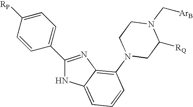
C1=CC(C2=NC3=C(N4CC([RQ])N(C[ArB])CC4)C=CC=C3N2)=CC=C1[RP]
